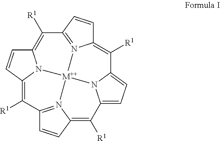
C12=C([R1])C3=CC=C4N3[M++]35N1=C(C=C2)C([R1])=C1C=CC(=C([R1])C2=N3C(=C4[R1])C=C2)N15
